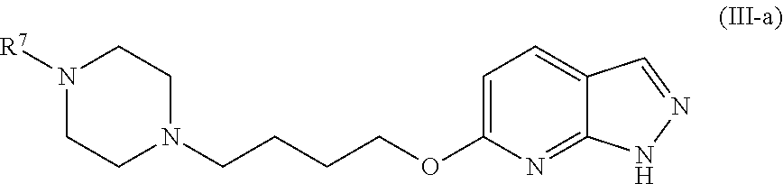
[R7]N1CCN(CCCCOC2=CC=C3C(=N2)NN=C3)CC1
